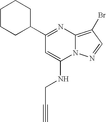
C1(C2=NC3=C(Br)C=NN3C(NCC#C)=C2)CCCCC1
